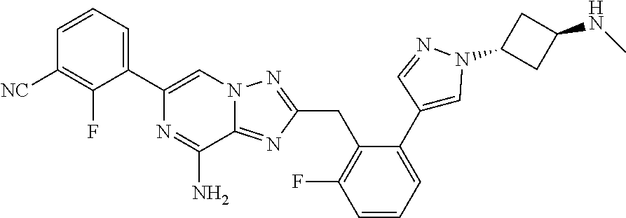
C1=CC([NC])=C(F)C(C2=CN3C(=NC(CC4=C(F)C=CC=C4C4=CN(C5CC(NC)C5)N=C4)=N3)C(N)=N2)=C1
